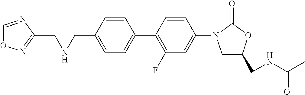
C1=C(CNCC2=NOC=N2)C=CC(C2=C(F)C=C(N3CC(CNC(C)=O)OC3=O)C=C2)=C1
